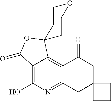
C12=C(O)N=C3C(=C1C1(OC2=O)CCOCC1)C(=O)CC1(C3)CCC1
